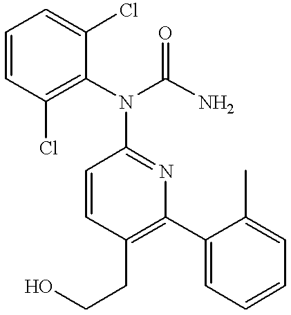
C1=CC(N(C2=C(Cl)C=CC=C2Cl)C(N)=O)=NC(C2=CC=CC=C2C)=C1CCO
